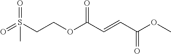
COC(C=CC(OCCS(=O)(=O)C)=O)=O
